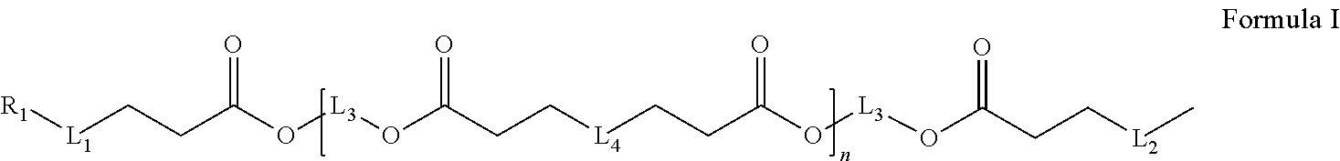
[L1](CCC(O[L3]OC(CC[L4]CCC(O[L3]OC(CC[L2]C)=O)=O)=O)=O)[R1]
